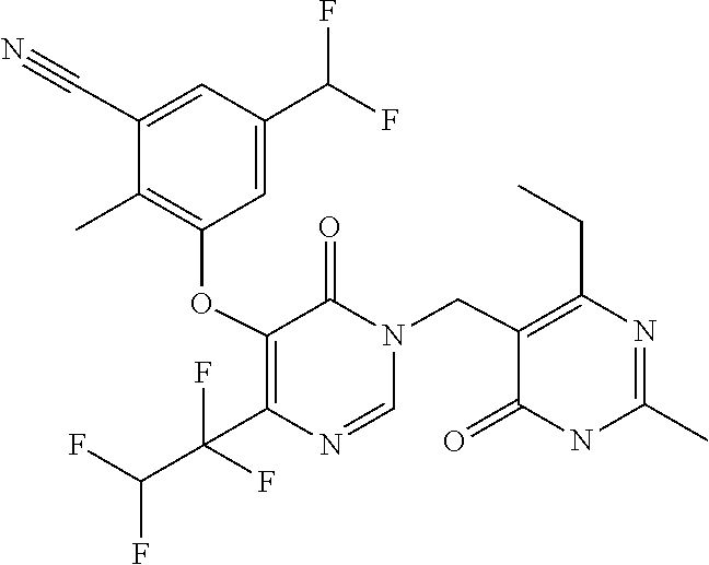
N1(CC2=C(CC)N=C(C)NC2=O)C=NC(C(F)(C(F)F)F)=C(OC2=C(C)C(C#N)=CC(C(F)F)=C2)C1=O
